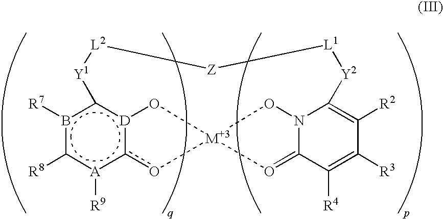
c12[D]3c(b([R7])c([R8])[A]1[R9])[Y1][L2][Z][L1][Y2]C1=C([R2])C([R3])=C([R4])C4=O[M+3](O3)(o2)ON41
